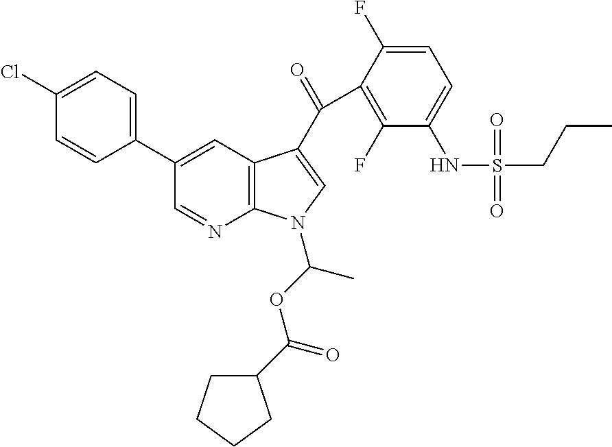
C12=C(C=C(C3=CC=C(Cl)C=C3)C=N1)C(C(=O)C1=C(F)C(NS(CCC)(=O)=O)=CC=C1F)=CN2C(OC(C1CCCC1)=O)C
